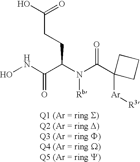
ONC(=O)C(CCC(O)=O)N([Rb])C(=O)C1([Ar][R3])CCC1
